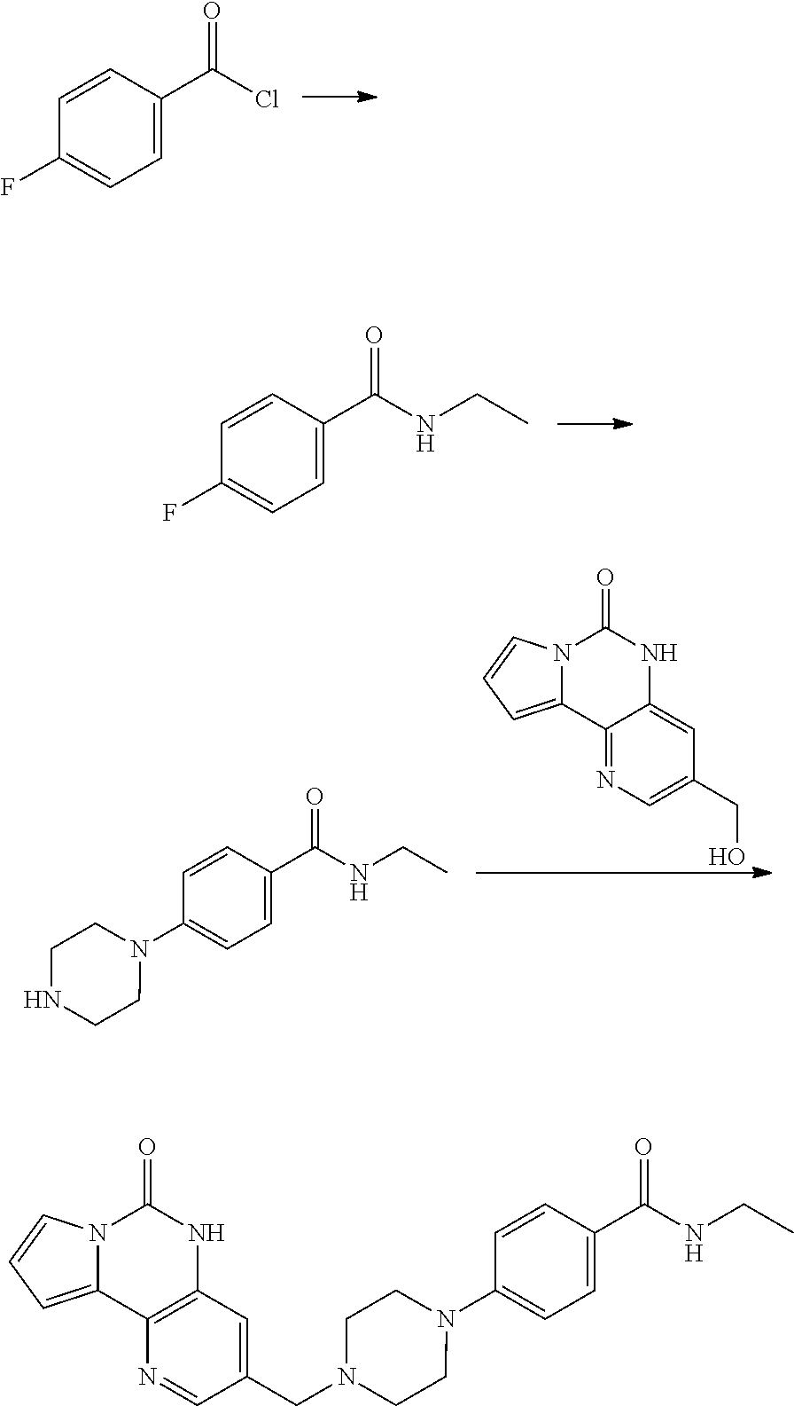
C1=CC(F)=CC=C1C(Cl)=O.C1=CC(F)=CC=C1C(NCC)=O.C1=CC(N2CCNCC2)=CC=C1C(NCC)=O.C12=CC=CN1C(=O)NC1=CC(CO)=CN=C21.C1=CC(N2CCN(CC3=CC4=C(N=C3)C3=CC=CN3C(=O)N4)CC2)=CC=C1C(NCC)=O
